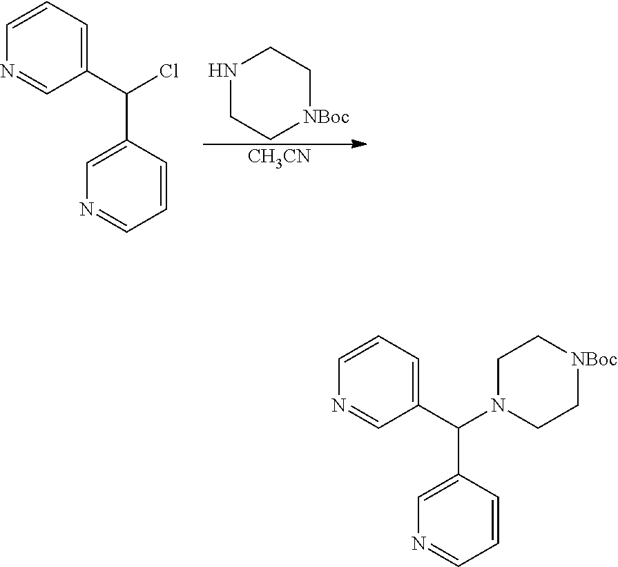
C1(C(N2CC[NBoc]CC2)C2=CN=CC=C2)=CC=CN=C1.C1(C(Cl)C2=CN=CC=C2)=CC=CN=C1.N1CC[NBoc]CC1.[CH3CN]
